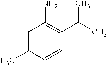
C1=C(C)C=CC(C(C)C)=C1N
